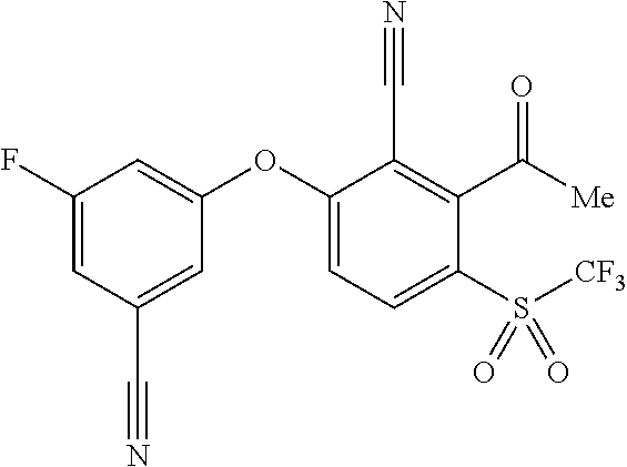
C1(F)=CC(C#N)=CC(OC2=CC=C(S(=O)(=O)[CF3])C(C([Me])=O)=C2C#N)=C1
